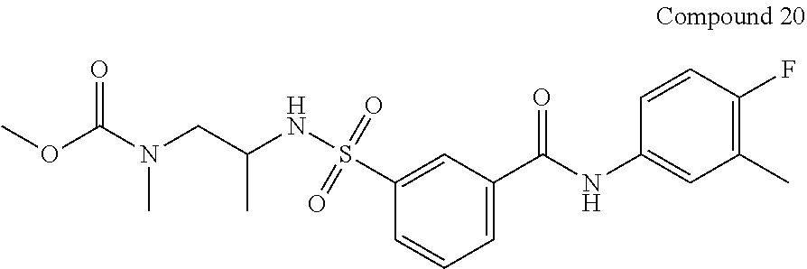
C1=C(S(NC(CN(C(OC)=O)C)C)(=O)=O)C=CC=C1C(NC1=CC(C)=C(F)C=C1)=O
